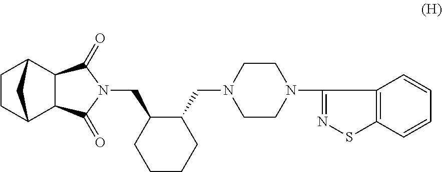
C12C3CCC(C1C(=O)N(CC1CCCCC1CN1CCN(C4=NSC5=C4C=CC=C5)CC1)C2=O)C3
